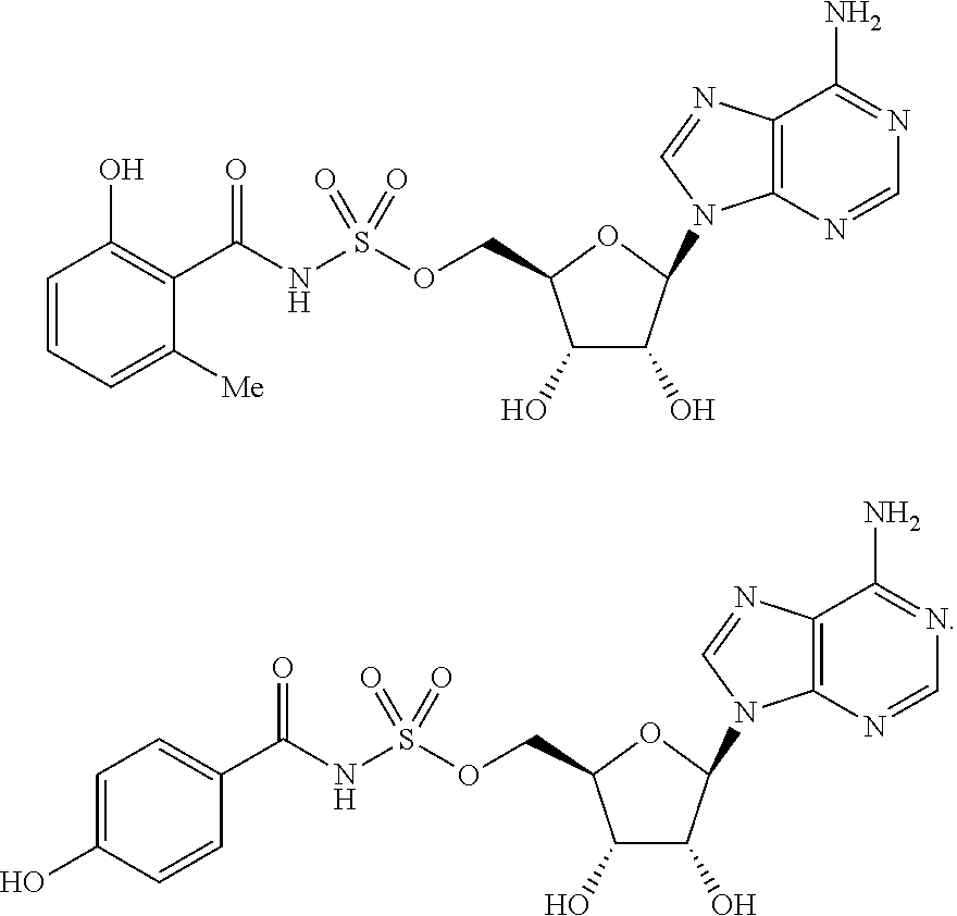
C12=C(N=CN=C1N)N(C1C(O)C(O)C(COS(=O)(NC(C3=C(O)C=CC=C3[Me])=O)=O)O1)C=N2.C12=C(N=CN=C1N)N(C1C(O)C(O)C(COS(=O)(NC(C3=CC=C(O)C=C3)=O)=O)O1)C=N2
